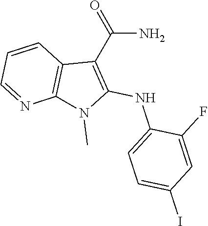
C1(I)=CC=C(NC2=C(C(=O)N)C3=C(N2C)N=CC=C3)C(F)=C1
